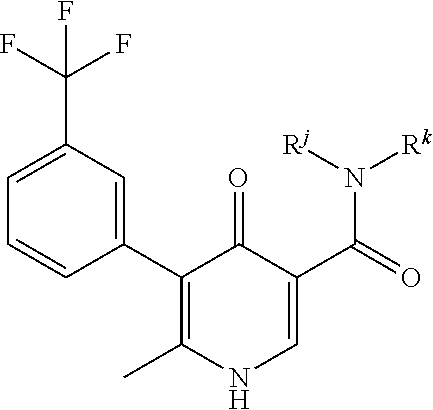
C1(C2=CC(C(F)(F)F)=CC=C2)=C(C)NC=C(C(=O)N([Rk])[Rj])C1=O
